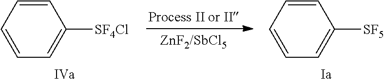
C1=CC=CC([SF4Cl])=C1.C1=CC=CC([SF5])=C1
